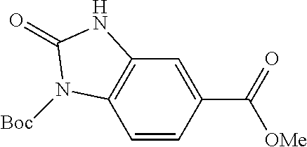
C1=CC(C(=O)[OMe])=CC2=C1N([Boc])C(=O)N2
